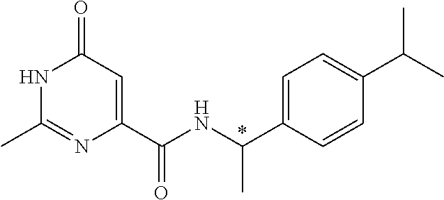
N1C(C)=NC(C(NC(C2=CC=C(C(C)C)C=C2)C)=O)=CC1=O
